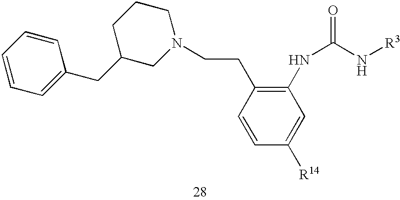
C1C(CC2=CC=CC=C2)CN(CCC2=C(NC(N[R3])=O)C=C([R14])C=C2)CC1
